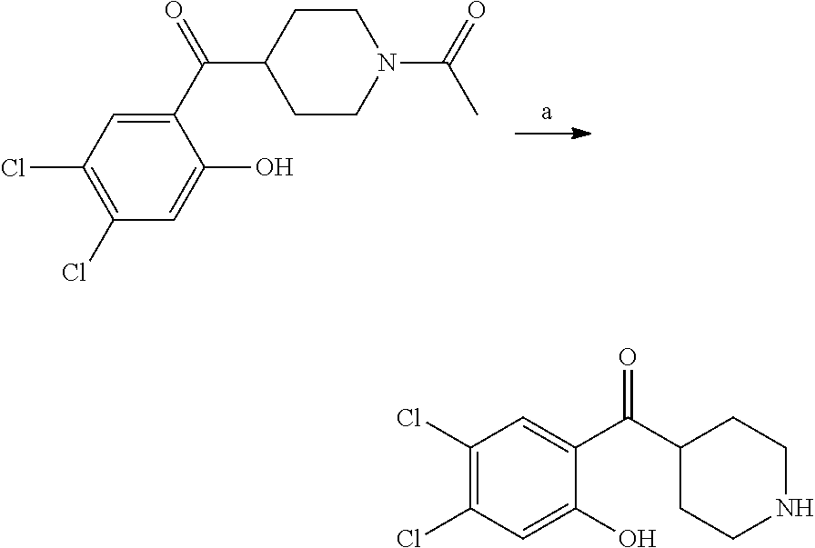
O=C(C1CCNCC1)C1=CC(Cl)=C(Cl)C=C1O.C1(C(=O)C2CCN(C(=O)C)CC2)=CC(Cl)=C(Cl)C=C1O
